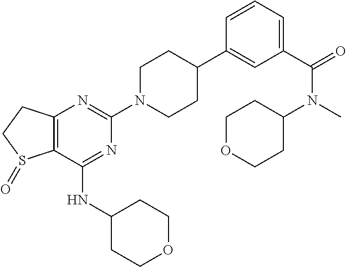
C12=C(CCS1=O)N=C(N1CCC(C3=CC(C(=O)N(C)C4CCOCC4)=CC=C3)CC1)N=C2NC1CCOCC1
